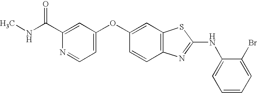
C1(C(NC)=O)=CC(OC2=CC3=C(C=C2)N=C(NC2=CC=CC=C2Br)S3)=CC=N1
